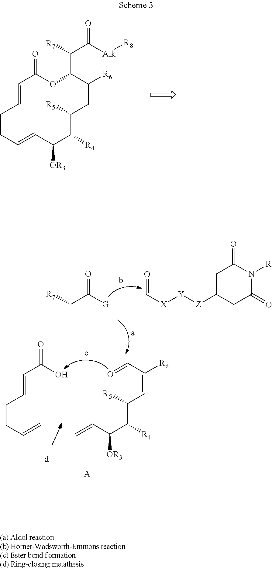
C1CC=CC([OR3])C([R4])C([R5])C=C([R6])C(C(C([Alk][R8])=O)[R7])OC(=O)C=C1.C(CC=C)C=CC(=O)O.C(C(C(C([R5])C=C(C=O)[R6])[R4])[OR3])=C.[A].[G]C(C[R7])=O.C1C([Z][Y][X]C=O)CC(=O)N([R])C1=O
